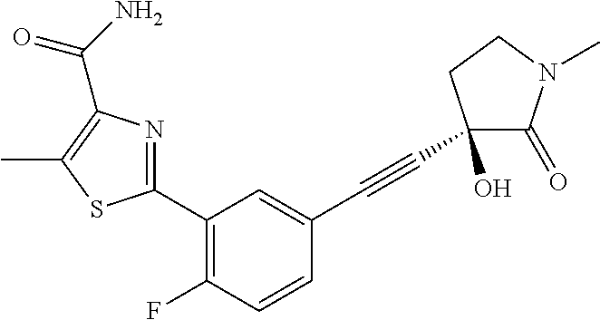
C1(C2=C(F)C=CC(C#CC3(O)C(=O)N(C)CC3)=C2)=NC(C(N)=O)=C(C)S1
